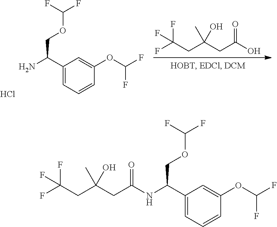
C1=C(OC(F)F)C=CC=C1C(N)COC(F)F.Cl.FC(CC(CC(O)=O)(C)O)(F)F.C1=C(OC(F)F)C=CC=C1C(NC(CC(CC(F)(F)F)(C)O)=O)COC(F)F
